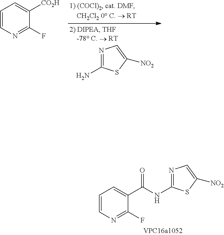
C1=CN=C(F)C([CO2H])=C1.NC1=NC=C([NO2])S1.C(C1=CC=CN=C1F)(NC1=NC=C([NO2])S1)=O
